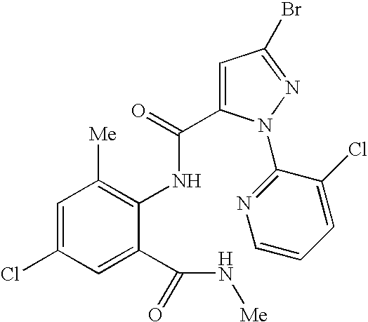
C1=C(Cl)C=C(C(=O)N[Me])C(NC(C2=CC(Br)=NN2C2=NC=CC=C2Cl)=O)=C1[Me]
